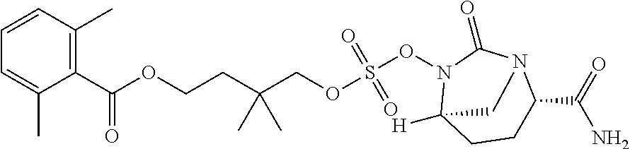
C1(C(OCCC(COS(ON2C3([H])CCC(C(=O)N)N(C2=O)C3)(=O)=O)(C)C)=O)=C(C)C=CC=C1C
